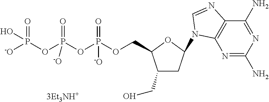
N1=C(N)N=C(N)C2=C1N(C1CC(CO)C(COP(OP(OP([-O])(=O)O)(=O)[-O])(=O)[-O])O1)C=N2
